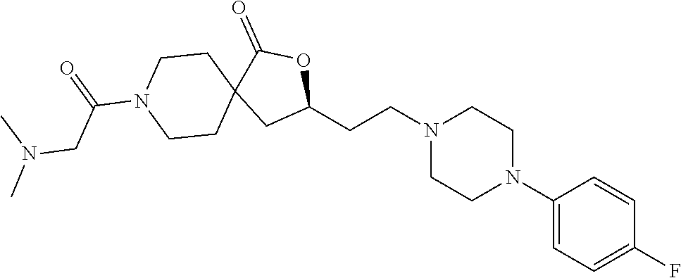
C1(N2CCN(CCC3OC(=O)C4(C3)CCN(C(CN(C)C)=O)CC4)CC2)=CC=C(F)C=C1
